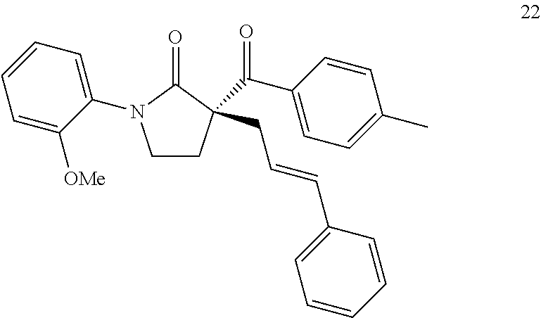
C1CC(C(C2=CC=C(C)C=C2)=O)(CC=CC2=CC=CC=C2)C(=O)N1C1=CC=CC=C1[OMe]
